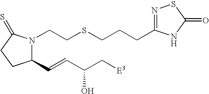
C1(C=CC(C[E3])O)N(CCSCCCC2=NSC(=O)N2)C(=S)CC1
